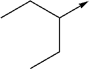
CCC(CC)->C
